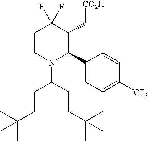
C1CN(C(CCC(C)(C)C)CCC(C)(C)C)C(C2=CC=C([CF3])C=C2)C(C[CO2H])C1(F)F
